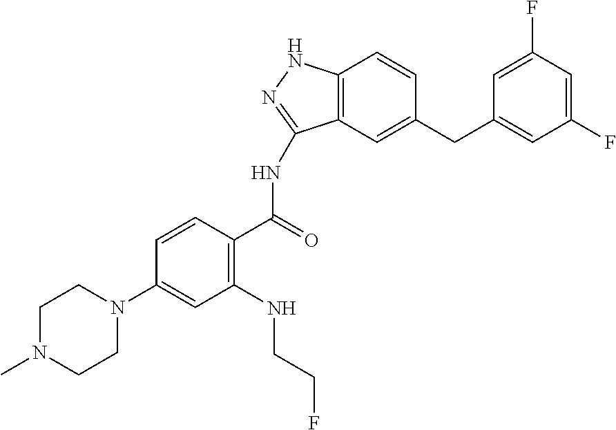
C1=CC(C(=O)NC2=NNC3=C2C=C(CC2=CC(F)=CC(F)=C2)C=C3)=C(NCCF)C=C1N1CCN(C)CC1
